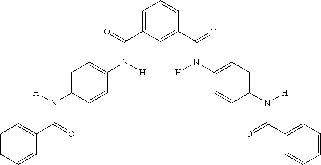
C1=CC(C(=O)N(C2=CC=C(N([H])C(C3=CC=CC(C(N(C4=CC=C(N(C(=O)C5=CC=CC=C5)[H])C=C4)[H])=O)=C3)=O)C=C2)[H])=CC=C1
